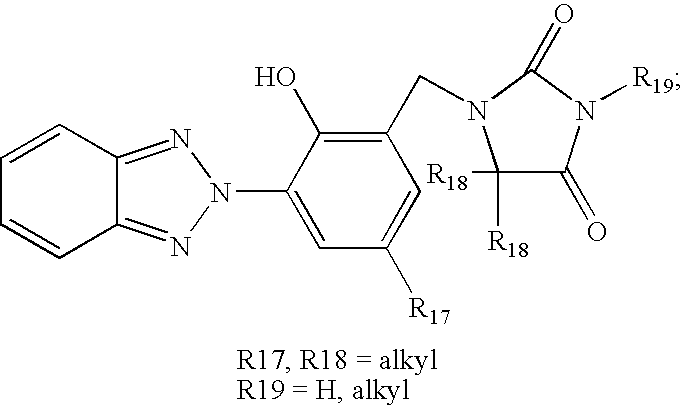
C1=CC=CC2=NN(C3=CC([R17])=CC(CN4C([R18])([R18])C(=O)N([R19])C4=O)=C3O)N=C12
